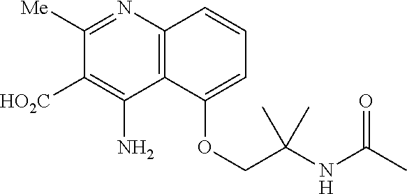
C12=C(N=C([Me])C([HO2C])=C1N)C=CC=C2OCC(NC(C)=O)(C)C
